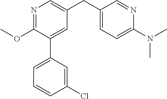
N1=C(OC)C(C2=CC=CC(Cl)=C2)=CC(CC2=CC=C(N(C)C)N=C2)=C1
